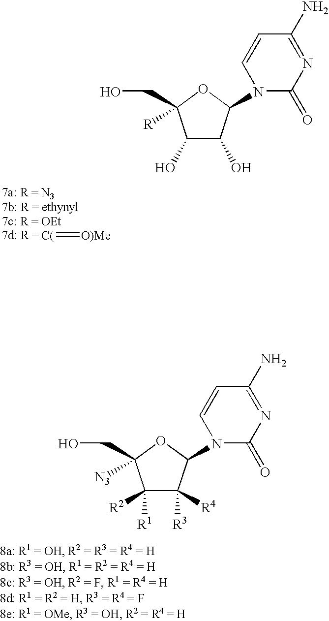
C1([R1])([R2])C([R3])([R4])C(N2C(=O)N=C(N)C=C2)OC1(CO)[N3].C1(O)C(O)C(N2C(=O)N=C(N)C=C2)OC1(CO)[R].[C(]=[O)Me]
